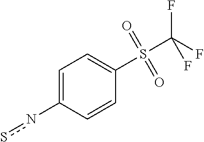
C1=C(ns)C=CC(S(C(F)(F)F)(=O)=O)=C1
